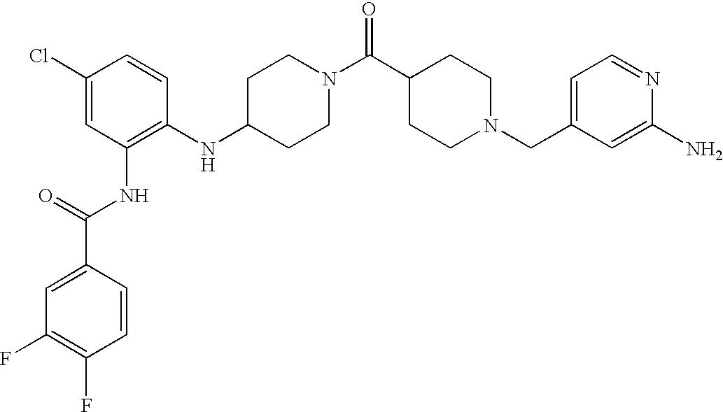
C1(NC2=C(NC(=O)C3=CC(F)=C(F)C=C3)C=C(Cl)C=C2)CCN(C(C2CCN(CC3=CC=NC(N)=C3)CC2)=O)CC1
